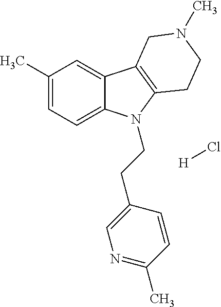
C1(C)=CC=C2C(=C1)C1=C(N2CCC2=CN=C(C)C=C2)CCN(C)C1.[H]Cl
